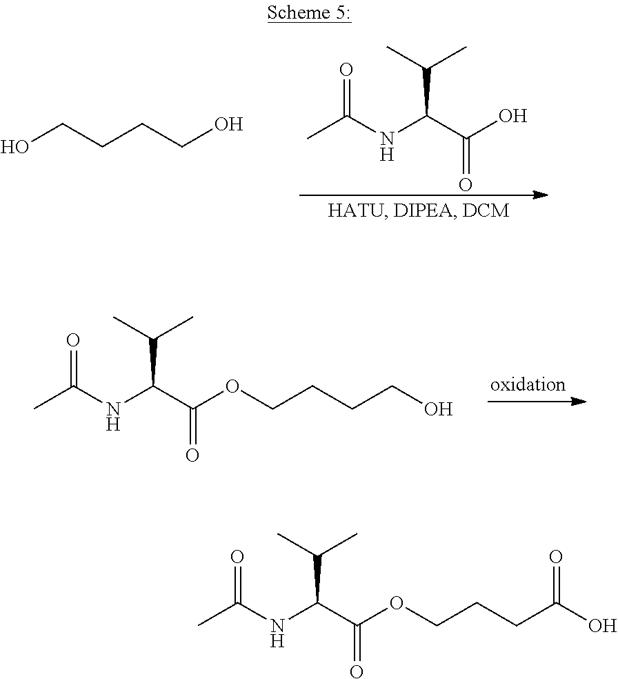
CC(NC(C(O)=O)C(C)C)=O.OCCCCO.CC(NC(C(OCCCCO)=O)C(C)C)=O.CC(NC(C(OCCCC(O)=O)=O)C(C)C)=O
